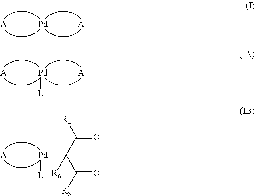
[A].[Pd].[A].[A].[Pd][L].[A].[A].[Pd]([L])C(C([R4])=O)(C([R3])=O)[R6]
